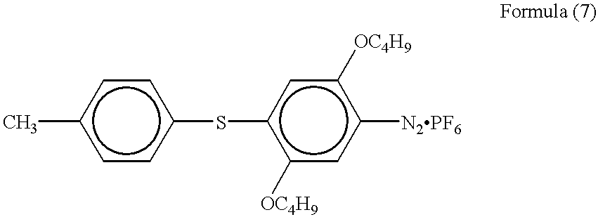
c1cc(Sc2c([OC4H9])cc([N2PF6])c([OC4H9])c2)ccc1C
